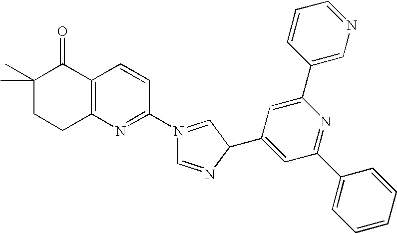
C1(C)(C)CCC2=C(C1=O)C=CC(N1=CC(C3=CC(C4=CC=CC=C4)=NC(C4=CN=CC=C4)=C3)N=C1)=N2
